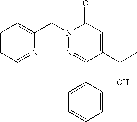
N1(CC2=CC=CC=N2)N=C(C2=CC=CC=C2)C(C(C)O)=CC1=O
